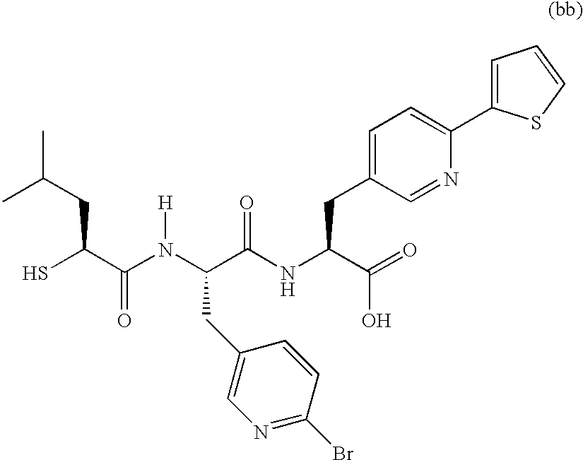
CC(CC(S)C(N(C(C(NC(C(=O)O)CC1=CC=C(C2=CC=CS2)N=C1)=O)CC1=CN=C(Br)C=C1)[H])=O)C
